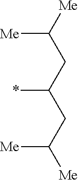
C(C([Me])[Me])C(CC([Me])[Me])*
